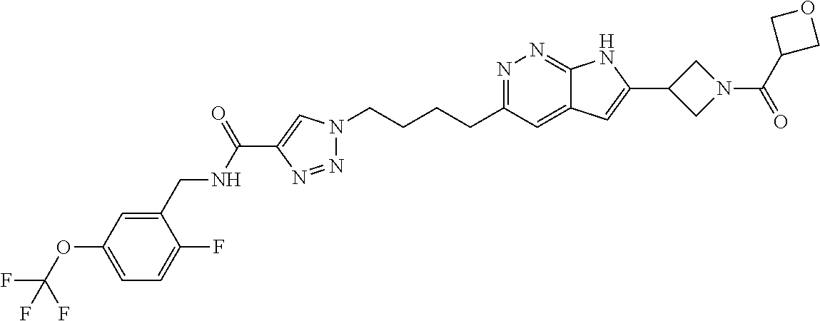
N1=C(CCCCN2N=NC(C(NCC3=CC(OC(F)(F)F)=CC=C3F)=O)=C2)C=C2C(=N1)NC(C1CN(C(C3COC3)=O)C1)=C2
